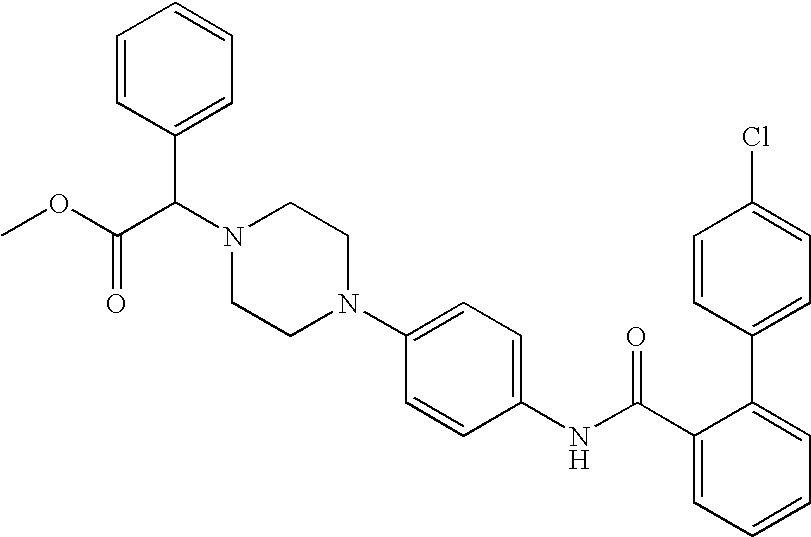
N1(C2=CC=C(NC(C3=CC=CC=C3C3=CC=C(Cl)C=C3)=O)C=C2)CCN(C(C(OC)=O)C2=CC=CC=C2)CC1
